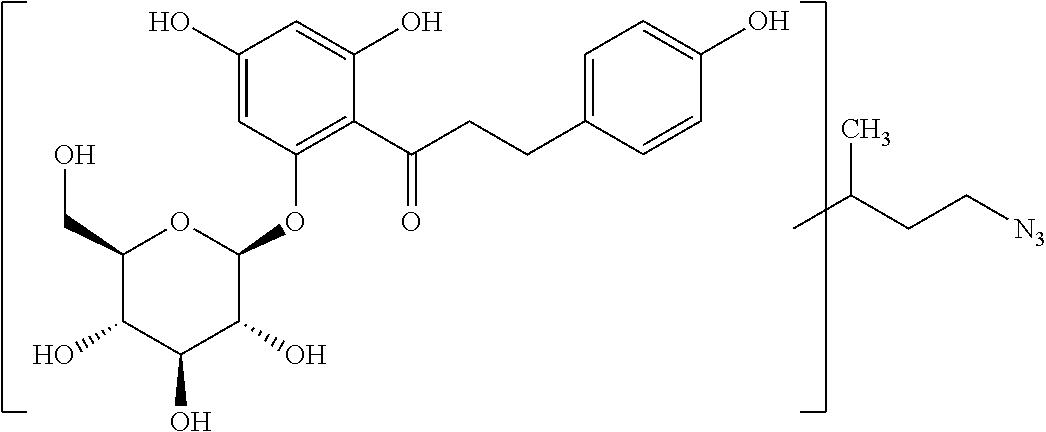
C1=C(O)C(C(CCC2=CC=C(O)C=C2)=O)=C(OC2OC(CO)C(O)C(O)C2O)C=C1O.CC(CC[N3])C
